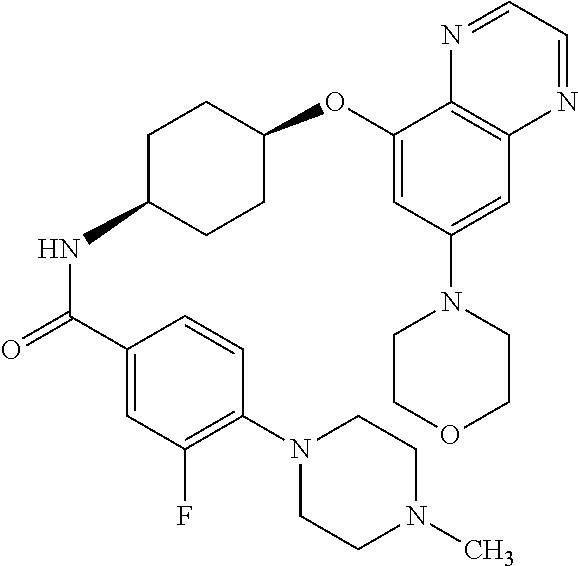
C1(C(=O)NC2CCC(OC3=CC(N4CCOCC4)=CC4=C3N=CC=N4)CC2)=CC(F)=C(N2CCN(C)CC2)C=C1
